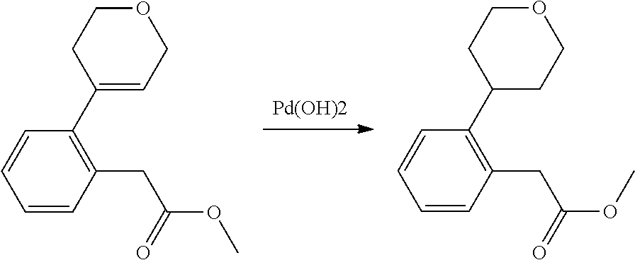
[Pd(OH)2].C1=CC(CC(OC)=O)=C(C2CCOCC2)C=C1.C1=CC(CC(OC)=O)=C(C2=CCOCC2)C=C1
